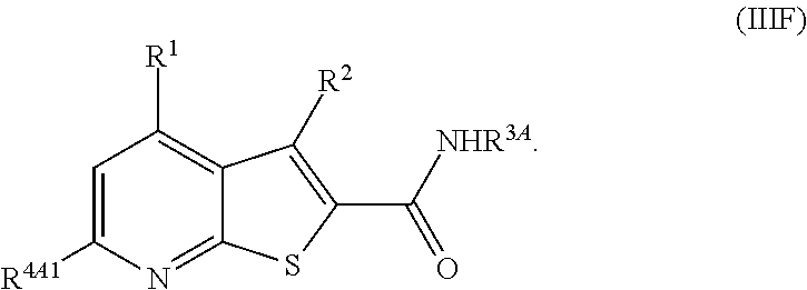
C1=C([R4A1])N=C2C(=C1[R1])C([R2])=C(C([NHR3A])=O)S2
